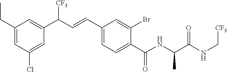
C1(CC)=CC(Cl)=CC(C(C=CC2=CC=C(C(NC(C(NC[CF3])=O)C)=O)C(Br)=C2)[CF3])=C1
